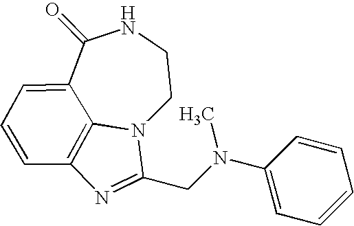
C1(=O)C2=CC=CC3=C2N(CCN1)C(CN(C1=CC=CC=C1)C)=N3
